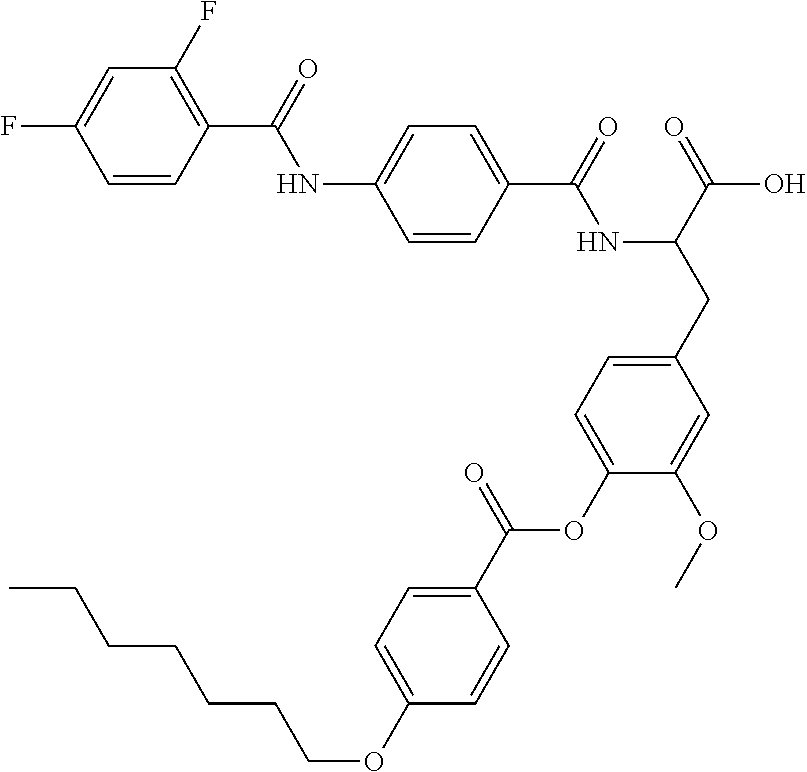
C1=CC(C(=O)NC(CC2=CC=C(OC(C3=CC=C(OCCCCCCC)C=C3)=O)C(OC)=C2)C(=O)O)=CC=C1NC(C1=C(F)C=C(F)C=C1)=O
